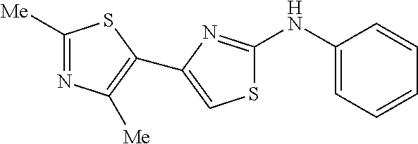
C1([Me])=NC([Me])=C(C2=CSC(NC3=CC=CC=C3)=N2)S1
